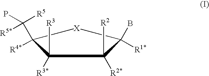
BC1([R1*])C([R2*])([R2])C([R3*])([R3])C(C([R5])([R5*])P)([R4*])[X]1
